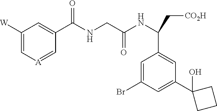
C1([W])=C[A]=CC(C(NCC(NC(C[CO2H])C2=CC(C3(O)CCC3)=CC(Br)=C2)=O)=O)=C1
